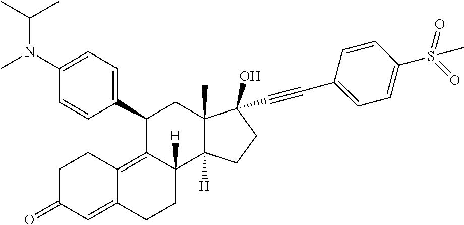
C1(C2=CC=C(N(C)C(C)C)C=C2)C2=C3C(=CC(=O)CC3)CCC2([H])C2([H])C(C)(C1)C(C#CC1=CC=C(S(=O)(=O)C)C=C1)(O)CC2
